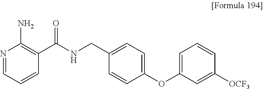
N1=CC=CC(C(NCC2=CC=C(OC3=CC=CC([OCF3])=C3)C=C2)=O)=C1N
